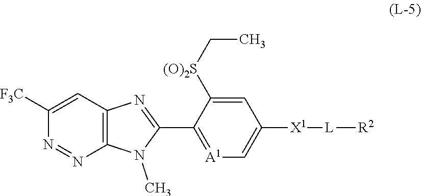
C1([F3C])=CC2=C(N=N1)N(C)C(C1=[A1]C=C([X1][L][R2])C=C1[(O)2S]CC)=N2
